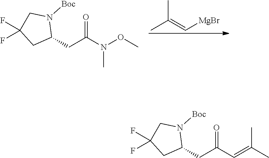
C1(CC(C=C(C)C)=O)N([Boc])CC(F)(F)C1.C1(CC(N(OC)C)=O)N([Boc])CC(F)(F)C1.CC(=C[MgBr])C
